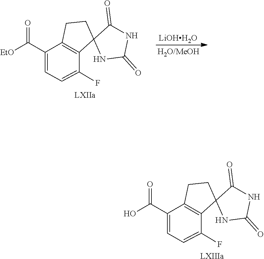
[LiOHH2O].[EtO]C(C1=CC=C(F)C2=C1CCC21NC(=O)NC1=O)=O.[LXIIa].OC(C1=CC=C(F)C2=C1CCC21NC(=O)NC1=O)=O.[LXIIIa]
